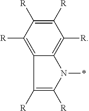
C1([R])=C([R])C([R])=C2C(=C1[R])N(*)C([R])=C2[R]
